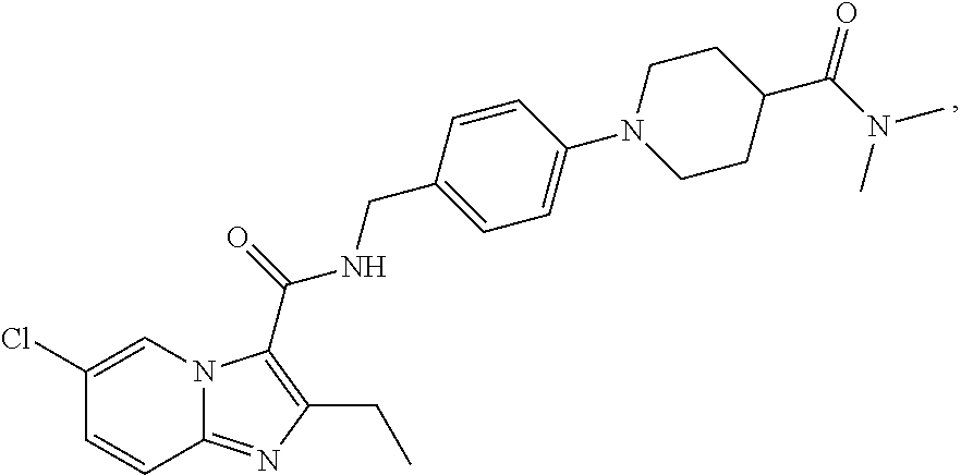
C12=NC(CC)=C(C(=O)NCC3=CC=C(N4CCC(C(N(C)C)=O)CC4)C=C3)N1C=C(Cl)C=C2
